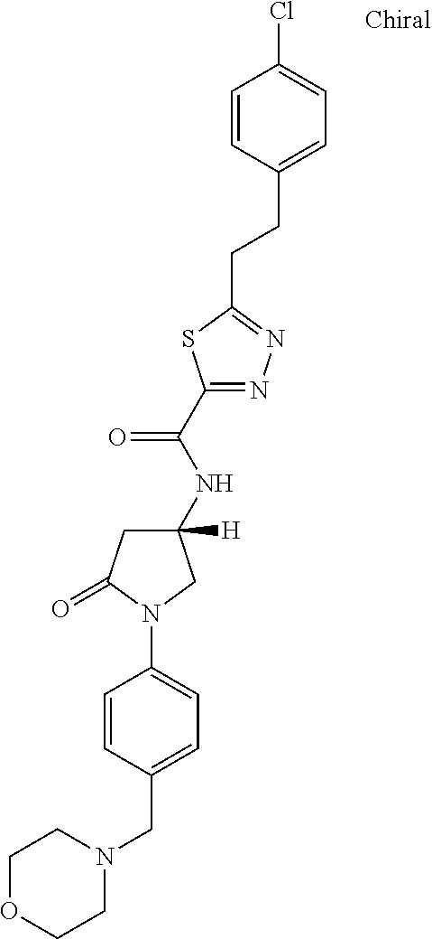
N1(CC2=CC=C(N3C(=O)CC(NC(C4=NN=C(CCC5=CC=C(Cl)C=C5)S4)=O)([H])C3)C=C2)CCOCC1
